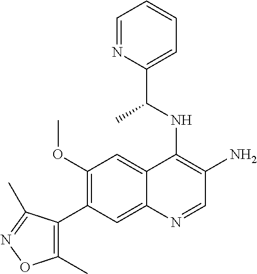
C1(OC)=C(C2=C(C)ON=C2C)C=C2C(=C1)C(NC(C)C1=CC=CC=N1)=C(N)C=N2
